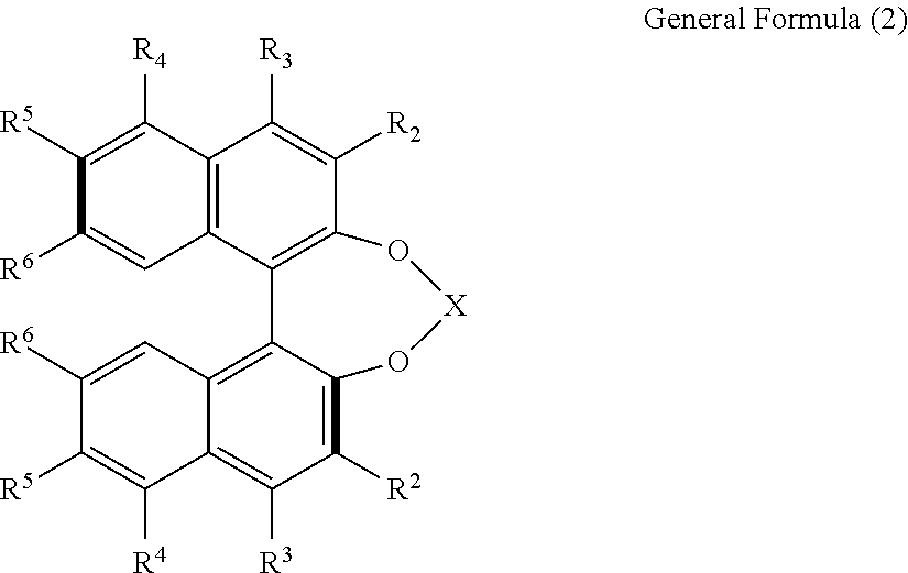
C1([R5])=C([R4])C2=C(C=C1[R6])C1=C(C([R2])=C2[R3])O[X]OC2=C([R2])C([R3])=C3C(=C12)C=C([R6])C([R5])=C3[R4]
